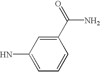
C1(N)=CC=CC(C(=O)N)=C1
